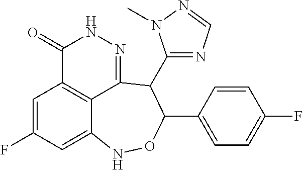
C1=C(F)C=C2C3=C1C(=O)NN=C3C(C1=NC=NN1C)C(C1=CC=C(F)C=C1)ON2
